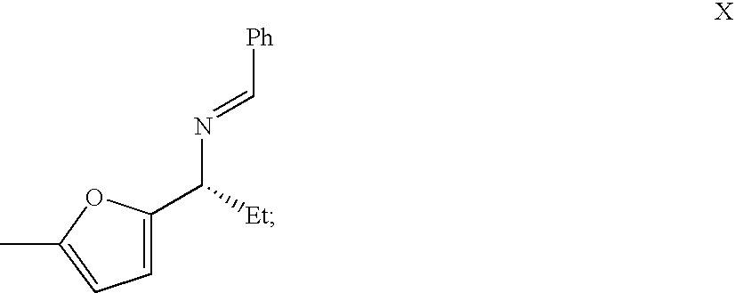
C1=C(C([Et])N=C[Ph])OC(C)=C1
